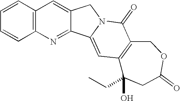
C12=C(C=CC=C1)C=C1C(=N2)C2=CC3=C(C(=O)N2C1)COC(=O)CC3(CC)O
